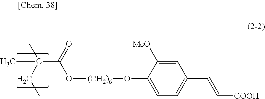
CC(C)(CC)C(=O)O[(CH2)6]OC1=CC=C(C=C[COOH])C=C1[MeO]
